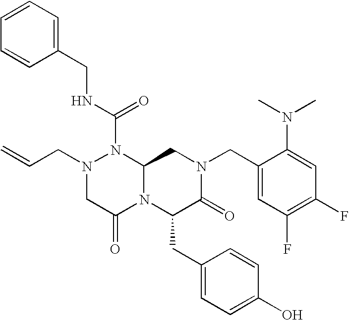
N1(C(NCC2=CC=CC=C2)=O)N(CC=C)CC(=O)N2C1CN(CC1=CC(F)=C(F)C=C1N(C)C)C(=O)C2CC1=CC=C(O)C=C1
